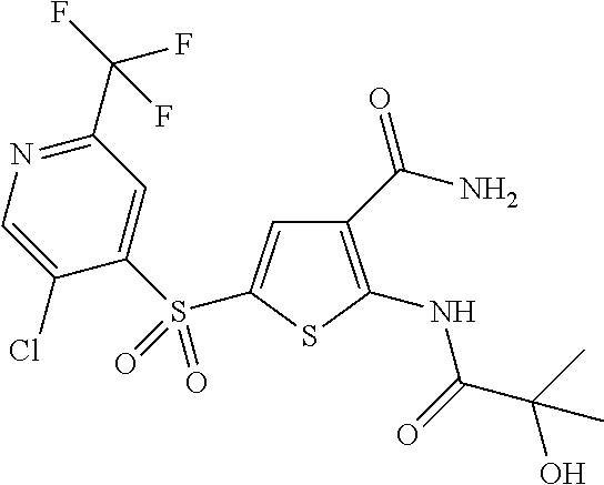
C1(C(N)=O)=C(NC(C(C)(O)C)=O)SC(S(=O)(C2=CC(C(F)(F)F)=NC=C2Cl)=O)=C1
